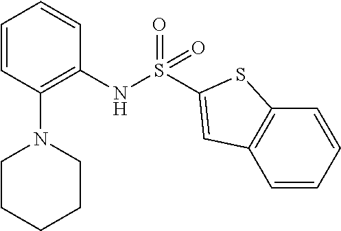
S(=O)(NC1=C(N2CCCCC2)C=CC=C1)(C1=CC2=C(S1)C=CC=C2)=O
